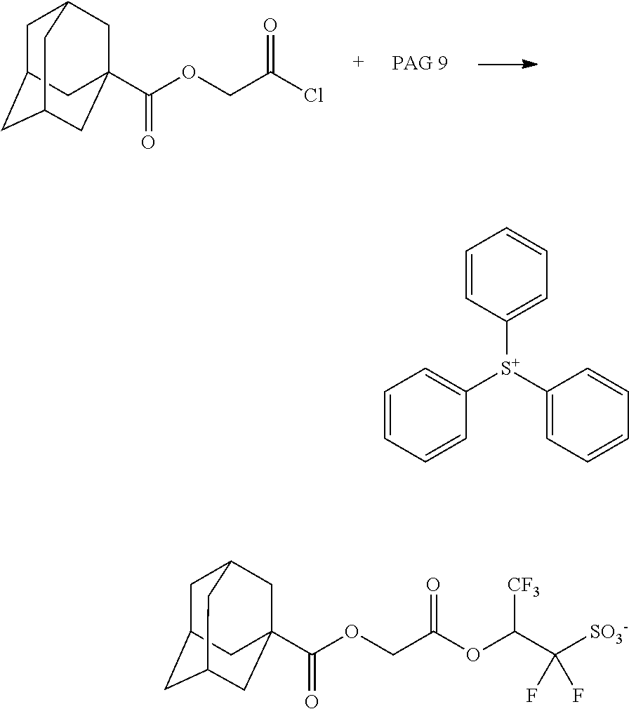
C1C2CC3CC(C(OCC(Cl)=O)=O)(CC1C3)C2.C1=CC([S+](C2=CC=CC=C2)C2=CC=CC=C2)=CC=C1.C1C2CC3CC(C(OCC(OC(C([SO3-])(F)F)[CF3])=O)=O)(CC1C3)C2
